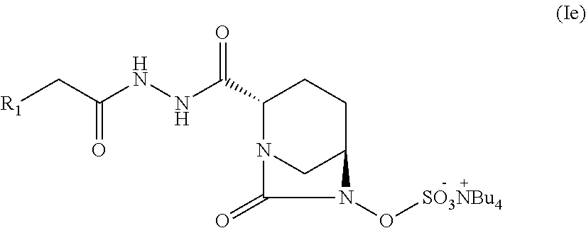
C1(C(NNC(C[R1])=O)=O)N2CC(CC1)N(O[SO3NBu4])C2=O
